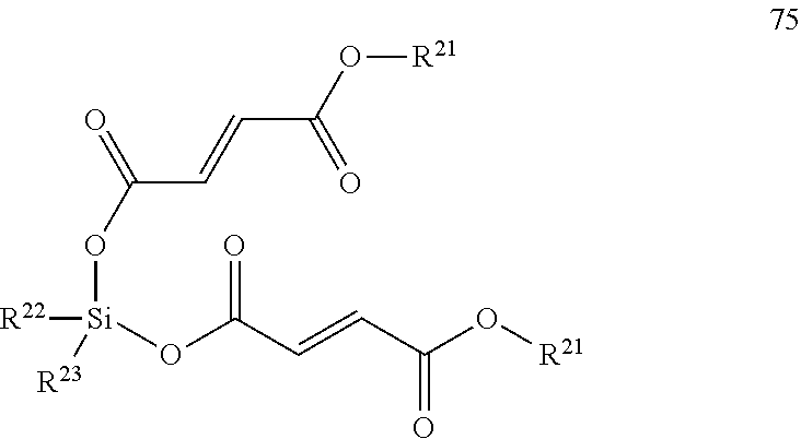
[R21]OC(C=CC(O[Si]([R22])(OC(C=CC(O[R21])=O)=O)[R23])=O)=O
